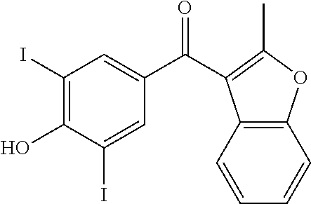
C1(I)=C(O)C(I)=CC(C(=O)C2=C(C)OC3=C2C=CC=C3)=C1
